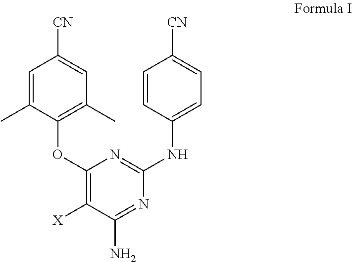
C1(OC2=C(C)C=C([CN])C=C2C)=C([X])C(N)=NC(NC2=CC=C([CN])C=C2)=N1
